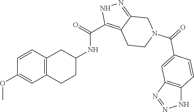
C12=C(C=CC(OC)=C1)CC(NC(C1=C3C(=NN1)CN(C(C1=CC4=C(NN=N4)C=C1)=O)CC3)=O)CC2
